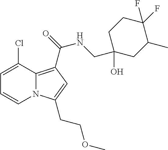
C1=C(Cl)C2=C(C(=O)NCC3(O)CC(C)C(F)(F)CC3)C=C(CCOC)N2C=C1
